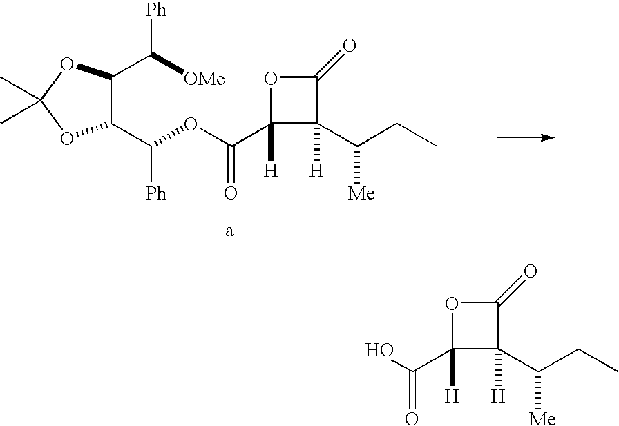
C1(C([OMe])[Ph])C(C(OC(C2([H])C(C(CC)[Me])([H])C(=O)O2)=O)[Ph])OC(C)(C)O1.OC(C1([H])C(C(CC)[Me])([H])C(=O)O1)=O
